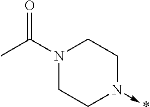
N1(C(C)=O)CCN(->*)CC1
